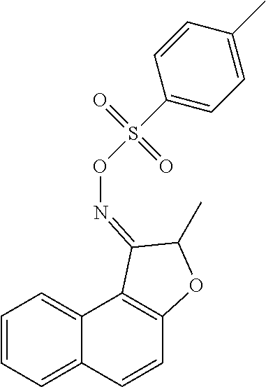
C1=CC=C2C(=C1)C1=C(C=C2)OC(C)C1=NOS(C1=CC=C(C)C=C1)(=O)=O
